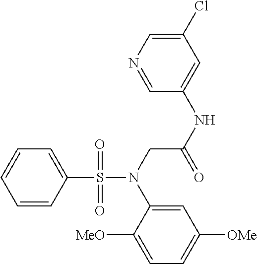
C1=CC(S(N(CC(NC2=CC(Cl)=CN=C2)=O)C2=CC([OMe])=CC=C2[MeO])(=O)=O)=CC=C1
